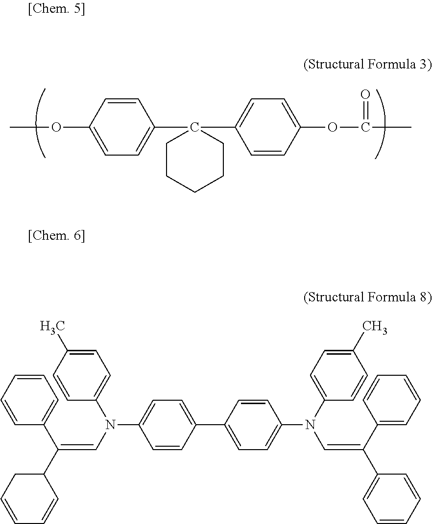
C1(C2=CC=C(OC(=O)C)C=C2)(C2=CC=C(OC)C=C2)CCCCC1.C1=CC(C2=CC=C(N(C3=CC=C(C)C=C3)C=C(C3=CC=CC=C3)C3=CC=CC=C3)C=C2)=CC=C1N(C=C(C1=CC=CC=C1)C1CC=CC=C1)C1=CC=C(C)C=C1
